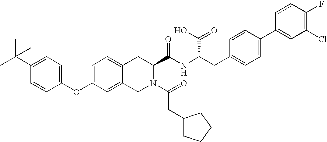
O(C1=CC=C2C(=C1)CN(C(=O)CC1CCCC1)C(C(NC(CC1=CC=C(C3=CC(Cl)=C(F)C=C3)C=C1)C(O)=O)=O)C2)C1=CC=C(C(C)(C)C)C=C1
